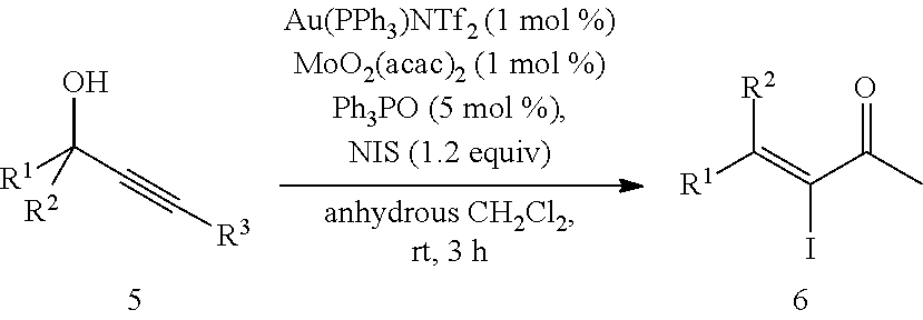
OC(C#C[R3])([R2])[R1].C(=C(C(C)=O)I)([R1])[R2]
